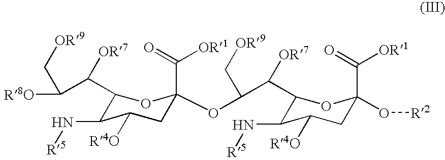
C1(C(C([ R8O])C[OR9])[OR7])C(N[R5])C([ R4O])CC(C(=O)[OR1])(OC(C[OR9])C([OR7])C2C(N[R5])C([ R4O])CC(C(=O)[OR1])(O[R2])O2)O1
